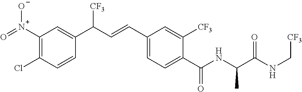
C1(Cl)=C([N+](=O)[O-])C=C(C(C=CC2=CC=C(C(NC(C(NC[CF3])=O)C)=O)C([CF3])=C2)[CF3])C=C1
